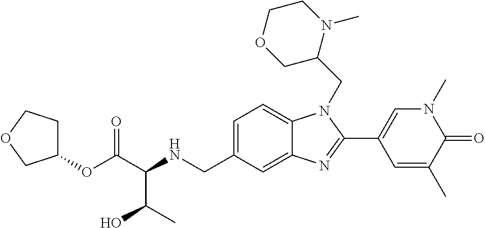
C1=C(CNC(C(OC2CCOC2)=O)C(C)O)C=C2C(=C1)N(CC1N(C)CCOC1)C(C1=CN(C)C(=O)C(C)=C1)=N2
